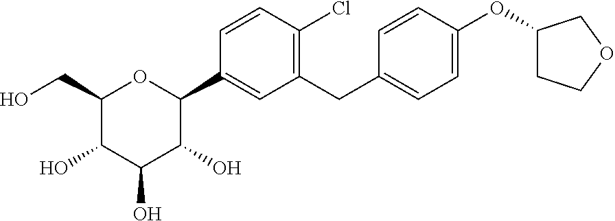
C1=CC(C2OC(CO)C(O)C(O)C2O)=CC(CC2=CC=C(OC3CCOC3)C=C2)=C1Cl
